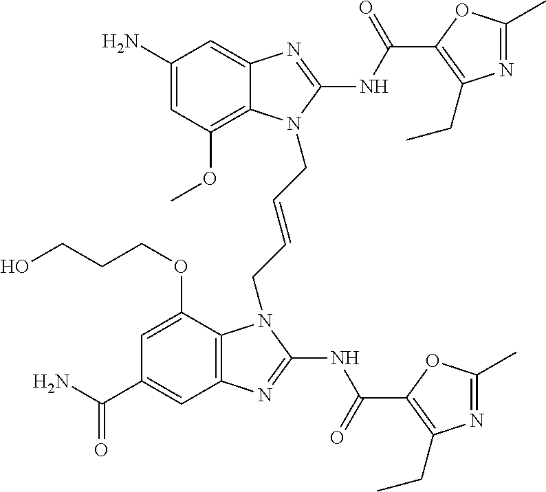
C1(N)=CC(OC)=C2C(=C1)N=C(NC(=O)C1=C(CC)N=C(C)O1)N2CC=CCN1C2=C(C=C(C(N)=O)C=C2OCCCO)N=C1NC(=O)C1=C(CC)N=C(C)O1
